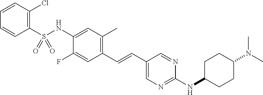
C1(S(NC2=CC(C)=C(C=CC3=CN=C(NC4CCC(N(C)C)CC4)N=C3)C=C2F)(=O)=O)=C(Cl)C=CC=C1
